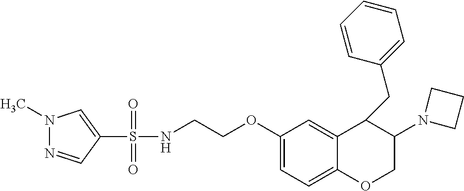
C1(OCCNS(C2=CN(C)N=C2)(=O)=O)=CC=C2C(=C1)C(CC1=CC=CC=C1)C(N1CCC1)CO2
